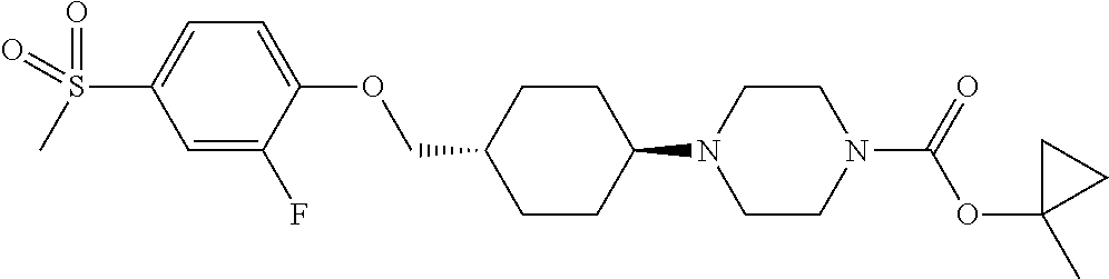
C1CC(N2CCN(C(OC3(C)CC3)=O)CC2)CCC1COC1=CC=C(S(=O)(C)=O)C=C1F
